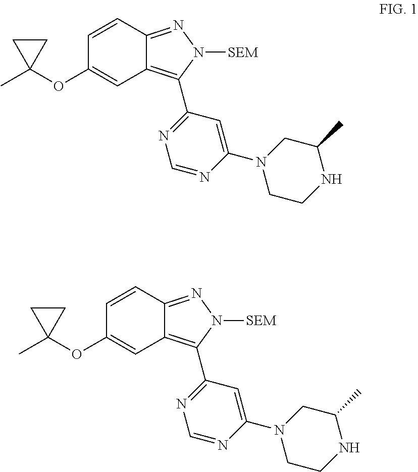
C12=C(C3=NC=NC(N4CCNC(C)C4)=C3)N([SEM])N=C1C=CC(OC1(C)CC1)=C2.C12=C(C3=NC=NC(N4CCNC(C)C4)=C3)N([SEM])N=C1C=CC(OC1(C)CC1)=C2
